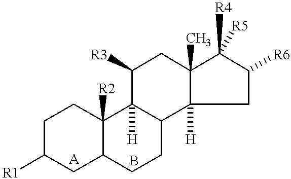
C1C([R1])CC2C([R2])(C1)C1([H])C(CC2)C2([H])C(C)(CC1[R3])C([R4])([R5])C([R6])C2
